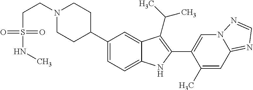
N1(CCS(NC)(=O)=O)CCC(C2=CC=C3C(=C2)C(C(C)C)=C(C2=CN4C(=NC=N4)C=C2C)N3)CC1
